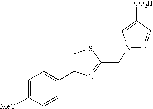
C1=C([MeO])C=CC(C2=CSC(CN3N=CC([CO2H])=C3)=N2)=C1
